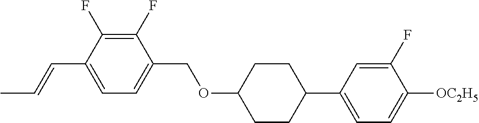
C1(F)=C(F)C(C=CC)=CC=C1COC1CCC(C2=CC=C([OC2H5])C(F)=C2)CC1
